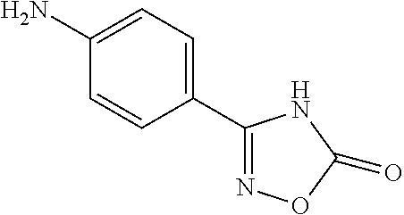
C1(C2=NOC(=O)N2)=CC=C(N)C=C1
